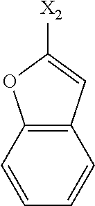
C12=C(C=C([X2])O1)C=CC=C2
